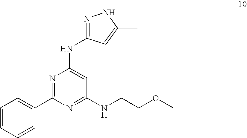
C1=CC=CC(C2=NC(NC3=NNC(C)=C3)=CC(NCCOC)=N2)=C1
